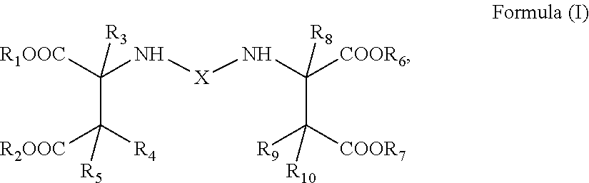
[R1OOC]C(N[X]NC([COOR6])(C([COOR7])([R9])[R10])[R8])([R3])C([R4])([R2OOC])[R5]
